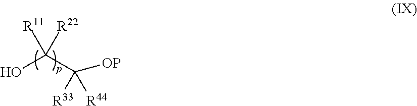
OC(C([R33])([R44])[OP])([R11])[R22]
